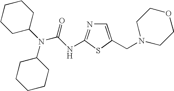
C1=C(CN2CCOCC2)SC(NC(N(C2CCCCC2)C2CCCCC2)=O)=N1
